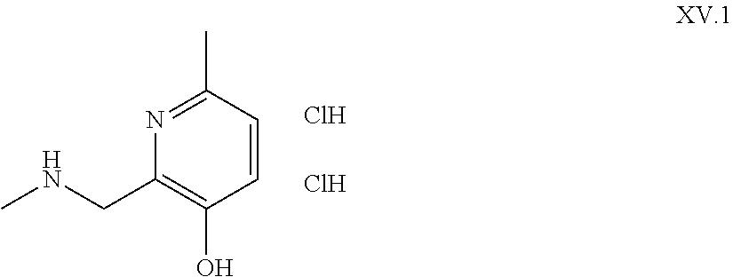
N1=C(C)C=CC(O)=C1CNC.Cl.Cl
